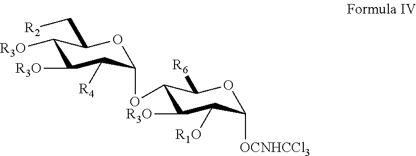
C1([R3O])C([R3O])C([R4])C(OC2C([R3O])C([R1O])C([OCNHCCl3])OC2[R6])OC1C[R2]
